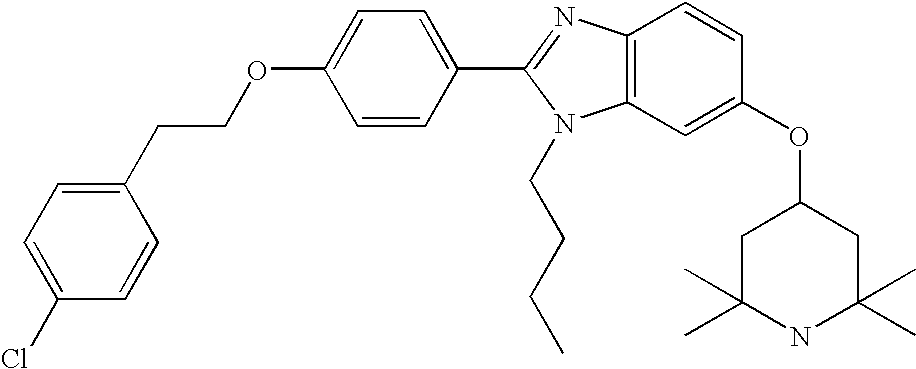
C1(C2=NC3=C(N2CCCC)C=C(OC2CC(C)(C)NC(C)(C)C2)C=C3)=CC=C(OCCC2=CC=C(Cl)C=C2)C=C1
